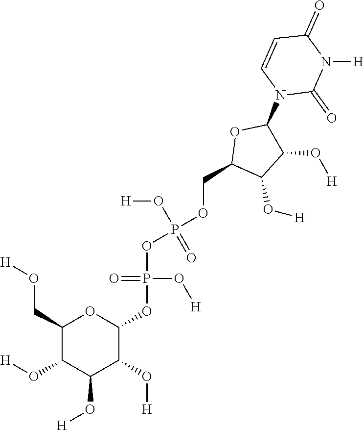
C1(CO[H])C(O[H])C(O[H])C(O[H])C(OP(=O)(O[H])OP(O[H])(=O)OCC2C(O[H])C(O[H])C(N3C(=O)N([H])C(=O)C=C3)O2)O1
